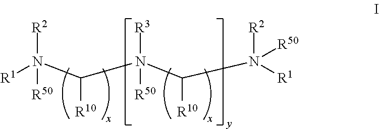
[R1]N(C(N(C(N([R2])([R1])[R50])[R10])([R50])[R3])[R10])([R50])[R2]
